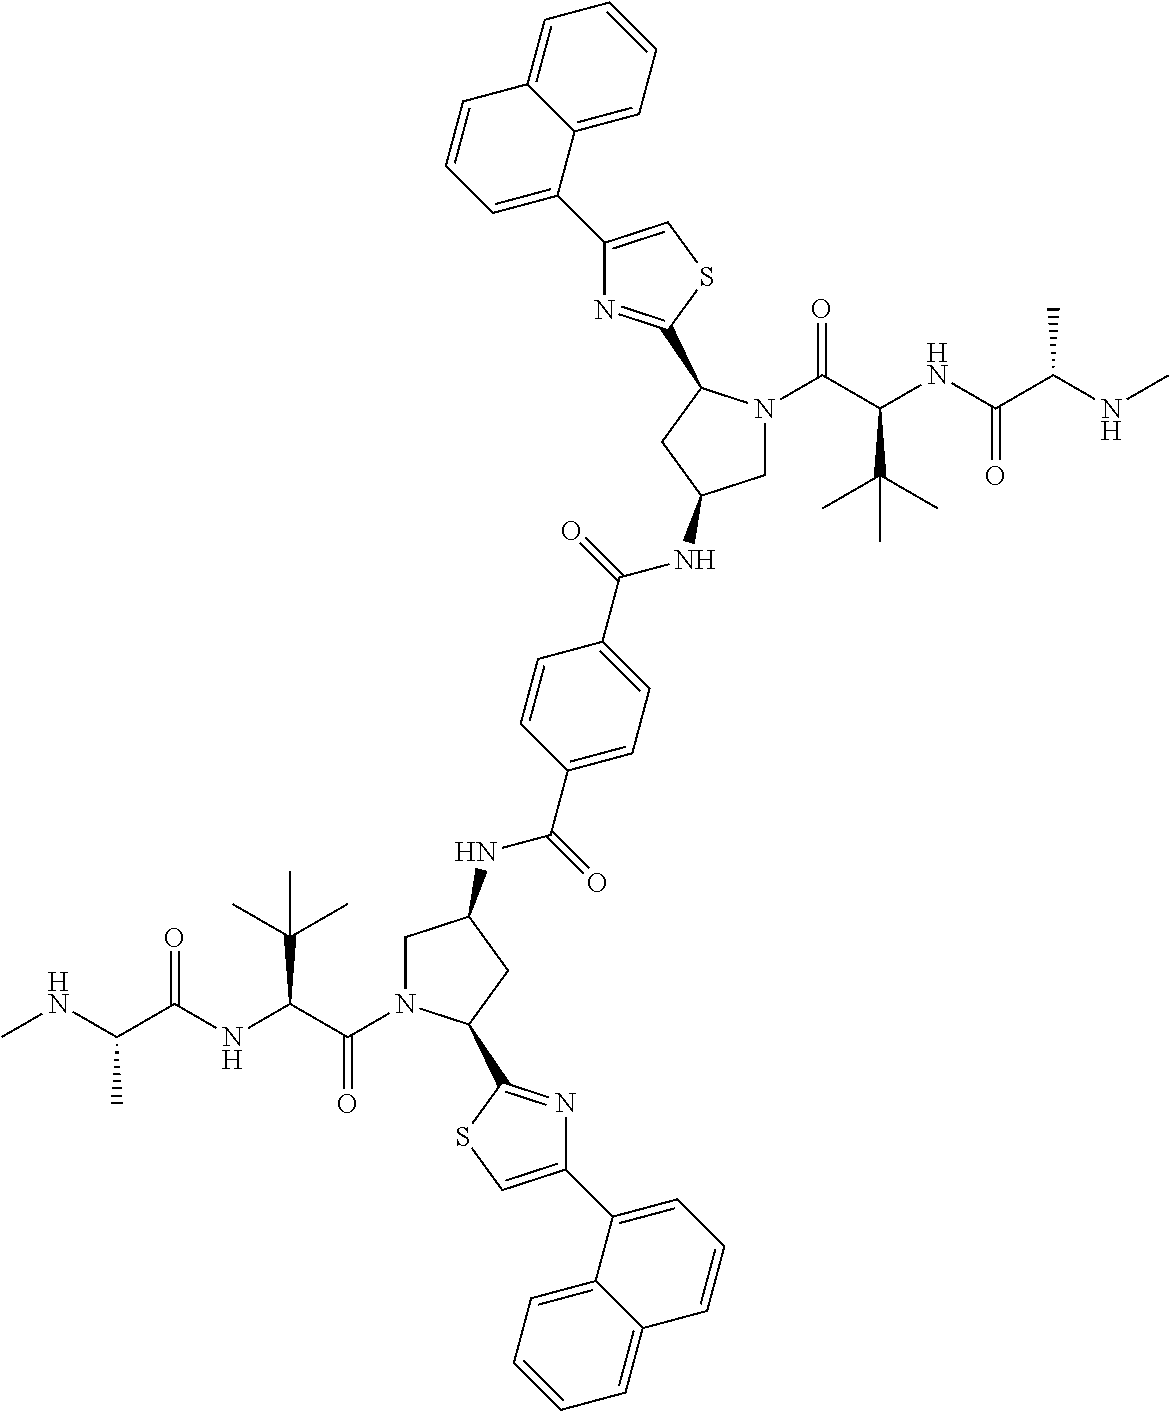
C(C(NC(C(NC)C)=O)C(C)(C)C)(=O)N1CC(NC(C2=CC=C(C(=O)NC3CN(C(=O)C(C(C)(C)C)NC(C(C)NC)=O)C(C4=NC(C5=CC=CC6=CC=CC=C56)=CS4)C3)C=C2)=O)CC1C1=NC(C2=CC=CC3=CC=CC=C23)=CS1
